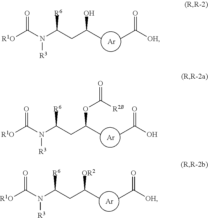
N(C(CC(C)O)[R6])(C([R1O])=O)[R3].[Ar].CC([OH])=O.N(C(CC(C)OC([R2B])=O)[R6])(C([R1O])=O)[R3].[Ar].CC(O)=O.N(C(CC(C)[OR2])[R6])(C([R1O])=O)[R3].[Ar].CC([OH])=O
